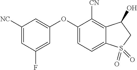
O(C1=CC([NC])=CC(F)=C1)C1=CC=C2C(=C1[CN])C(O)CS2(=O)=O
